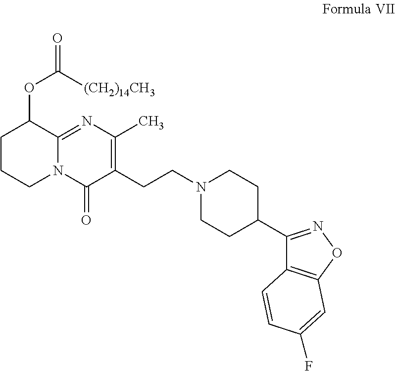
C1CCN2C(=NC(C)=C(CCN3CCC(C4=NOC5=C4C=CC(F)=C5)CC3)C2=O)C1OC(=O)[(CH2)14CH3]
